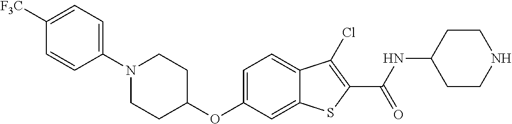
C1=C2C(=CC=C1OC1CCN(C3=CC=C([F3C])C=C3)CC1)C(Cl)=C(C(=O)NC1CCNCC1)S2
